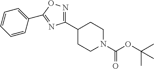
C1(C2=NOC(C3=CC=CC=C3)=N2)CCN(C(OC(C)(C)C)=O)CC1
